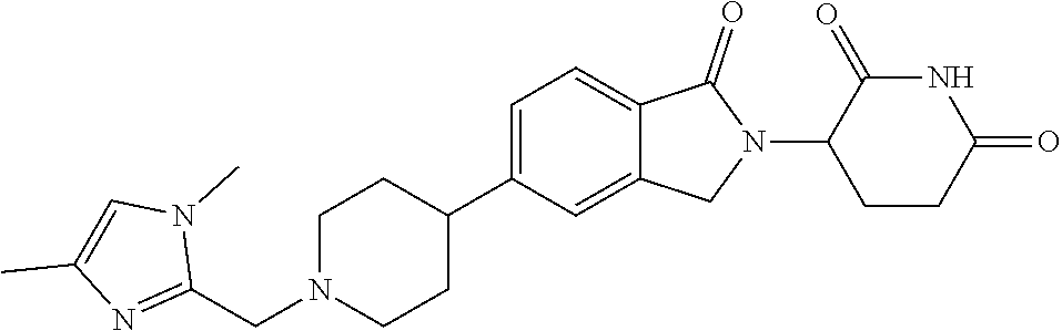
C1N(CC2=NC(C)=CN2C)CCC(C2=CC=C3C(=C2)CN(C2CCC(=O)NC2=O)C3=O)C1
